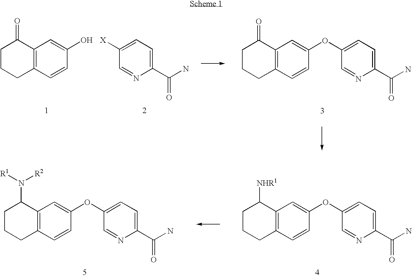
C12=C(C=CC(OC3=CC=C(C(N)=O)N=C3)=C1)CCCC2=O.C12=C(C=CC(O)=C1)CCCC2=O.C1([X])=CC=C(C(N)=O)N=C1.C12=C(C=CC(OC3=CC=C(C(N)=O)N=C3)=C1)CCCC2[NHR1].C12=C(C=CC(OC3=CC=C(C(N)=O)N=C3)=C1)CCCC2N([R1])[R2]
